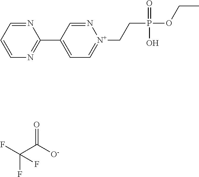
FC(C([O-])=O)(F)F.C1=N[N+](CCP(OCC)(=O)O)=CC=C1C1=NC=CC=N1
